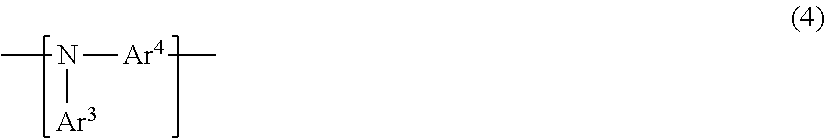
CN([Ar4]C)[Ar3]
